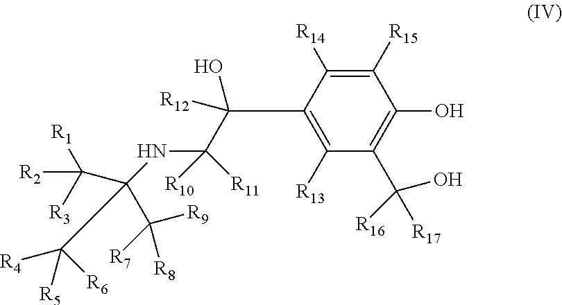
C1([R15])=C([R14])C(C(O)([R12])C(NC(C([R2])([R1])[R3])(C([R7])([R9])[R8])CC([R4])([R6])[R5])([R11])[R10])=C([R13])C(C([R17])(O)[R16])=C1O
